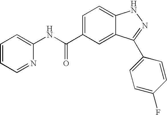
C1(C(NC2=CC=CC=N2)=O)=CC=C2C(=C1)C(C1=CC=C(F)C=C1)=NN2
